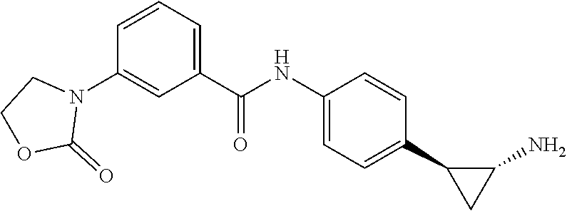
C1=CC=C(C(=O)NC2=CC=C(C3C(N)C3)C=C2)C=C1N1CCOC1=O
